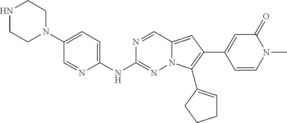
N1CCN(C2=CC=C(NC3=NN4C(=CC(C5=CC(=O)N(C)C=C5)=C4C4=CCCC4)C=N3)N=C2)CC1
